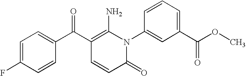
C1=C(F)C=CC(C(C2=C(N)N(C3=CC(C(OC)=O)=CC=C3)C(=O)C=C2)=O)=C1
